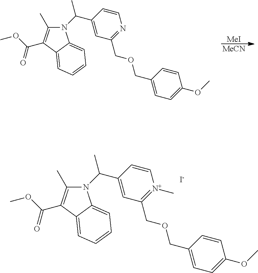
[MeCN].[MeI].N1(C(C2=CC(COCC3=CC=C(OC)C=C3)=NC=C2)C)C(C)=C(C(OC)=O)C2=CC=CC=C12.N1(C(C2=CC(COCC3=CC=C(OC)C=C3)=[N+](C)C=C2)C)C(C)=C(C(OC)=O)C2=CC=CC=C12.[I-]
